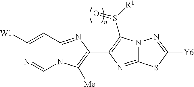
N12C(=NC(C3=C(S([R1])=O)N4C(=N3)SC([Y6])=N4)=C1[Me])C=C([W1])N=C2
